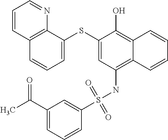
C1=C(SC2=CC=CC3=C2N=CC=C3)C(O)=C2C(=C1NS(C1=CC(C(C)=O)=CC=C1)(=O)=O)C=CC=C2
